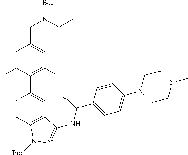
N(C(C)C)(CC1=CC(F)=C(C2=CC3=C(C=N2)N([Boc])N=C3NC(C2=CC=C(N3CCN(C)CC3)C=C2)=O)C(F)=C1)[Boc]
